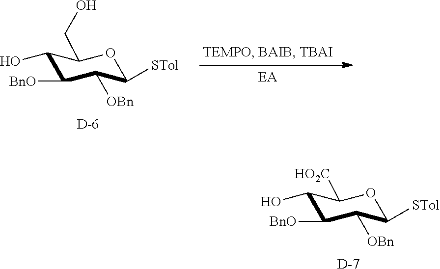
[D].C1([BnO])C([OBn])C([STol])OC([HO2C])C1O.[D].C1([BnO])C([OBn])C([STol])OC(CO)C1O
